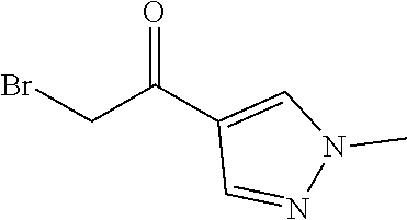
BrCC(C1=CN(C)N=C1)=O
